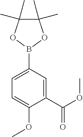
C1=C(OC)C(C(OC)=O)=CC(B2OC(C)(C)C(C)(C)O2)=C1
